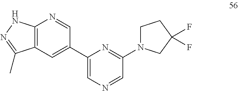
C12=C(C=C(C3=CN=CC(N4CCC(F)(F)C4)=N3)C=N1)C(C)=NN2
